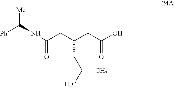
C(CC(CC(O)=O)CC(C)C)(=O)NC([Me])[Ph]
